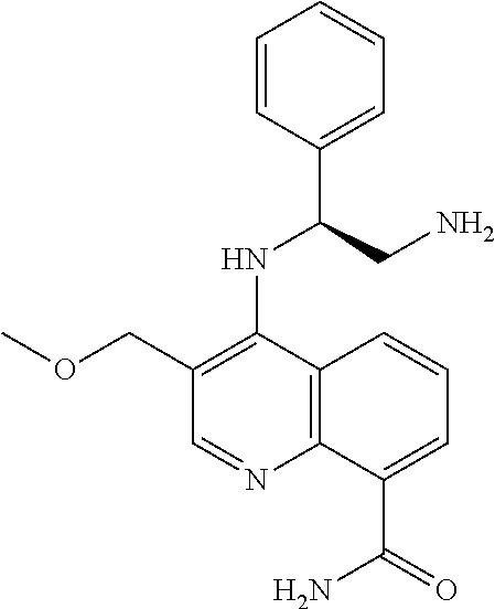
C1=CC(C(CN)NC2=C(COC)C=NC3=C2C=CC=C3C(=O)N)=CC=C1
